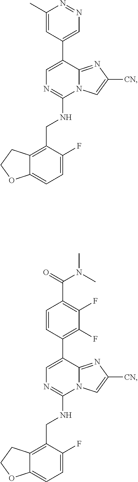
C1=C(F)C(CNC2=NC=C(C3=C(F)C(F)=C(C(=O)N(C)C)C=C3)C3=NC([CN])=CN23)=C2C(=C1)OCC2.C1=C(F)C(CNC2=NC=C(C3=CN=NC(C)=C3)C3=NC([CN])=CN23)=C2C(=C1)OCC2
